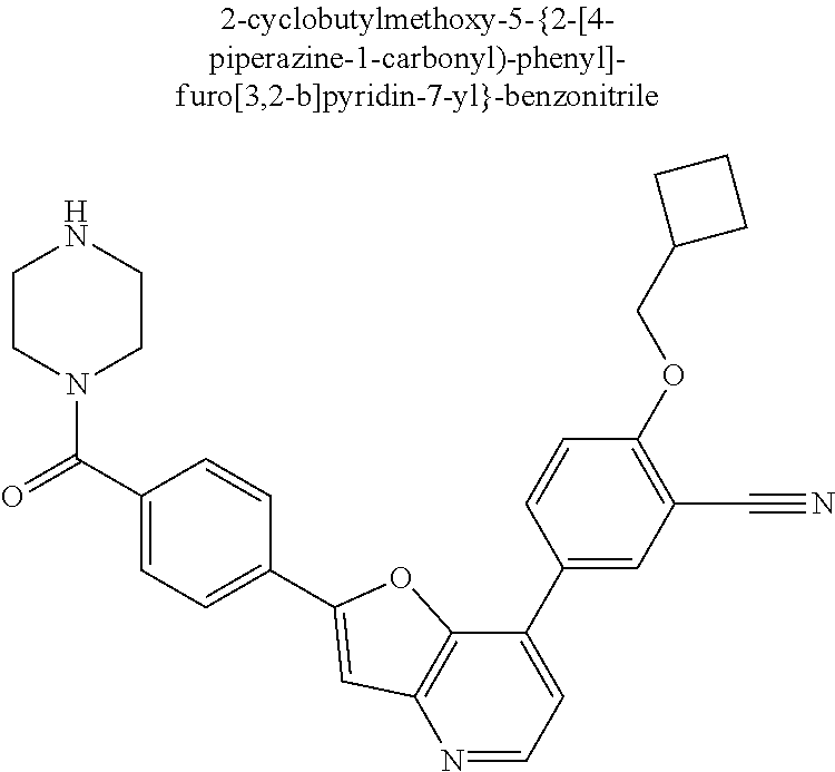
N1=CC=C(C2=CC(C#N)=C(OCC3CCC3)C=C2)C2=C1C=C(C1=CC=C(C(=O)N3CCNCC3)C=C1)O2
